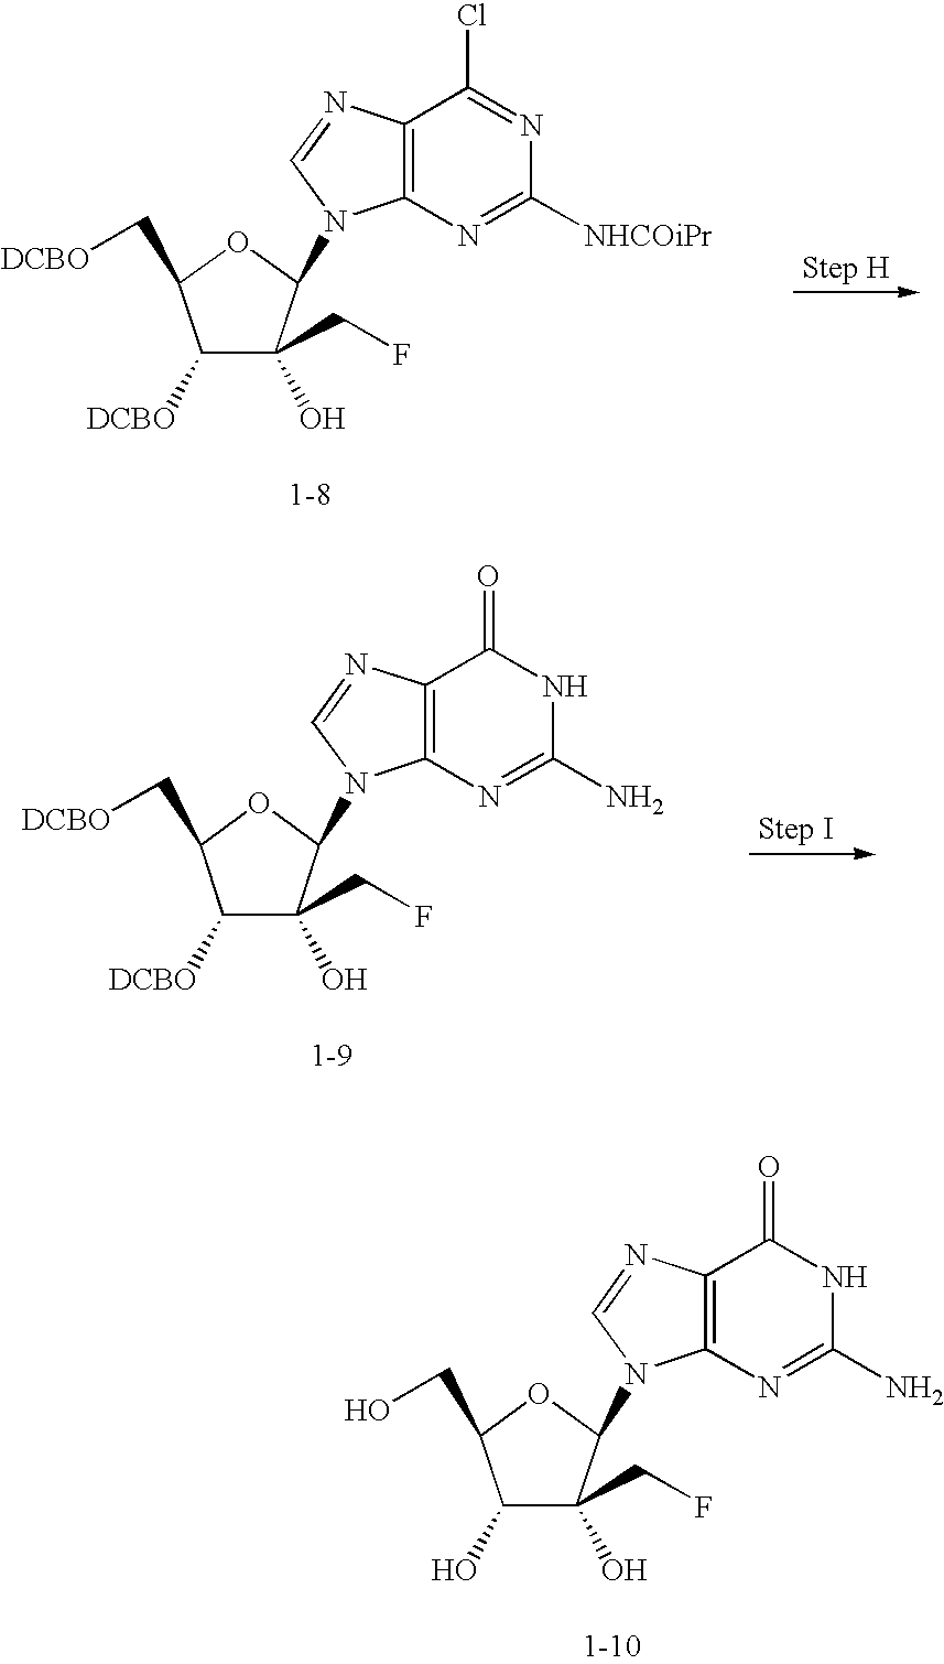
C1([DCBO])C(O)(CF)C(N2C3=C(N=C2)C(Cl)=NC([NHCOiPr])=N3)OC1C[DCBO].C1([DCBO])C(O)(CF)C(N2C3=C(N=C2)C(=O)NC(N)=N3)OC1C[DCBO].C1(O)C(O)(CF)C(N2C3=C(N=C2)C(=O)NC(N)=N3)OC1CO
